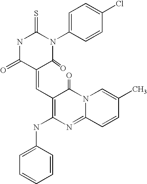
N1C(=O)C(=CC2=C(NC3=CC=CC=C3)N=C3N(C2=O)C=C(C)C=C3)C(=O)N(C2=CC=C(Cl)C=C2)C1=S
